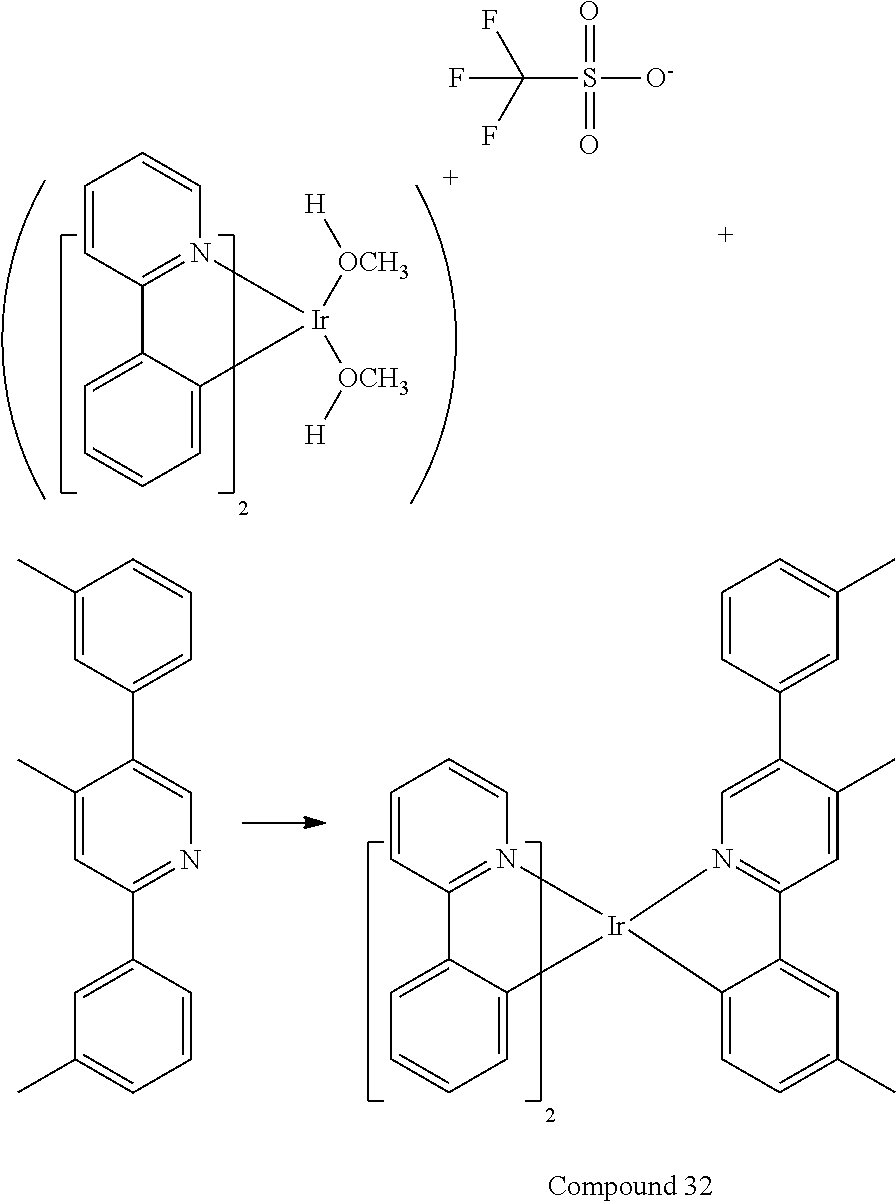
O=S(=O)([O-])C(F)(F)F.C1=CN2=C(C=C1)C1=CC=CC=C1[Ir]2([OCH3][H])[OCH3][H].C1(C)=CC(C2=CN=C(C3=CC(C)=CC=C3)C=C2C)=CC=C1.C1(C)=CC=CC(C2=CN3=C(C=C2C)C2=CC(C)=CC=C2[Ir]32N3=C(C=CC=C3)C3=CC=CC=C32)=C1
